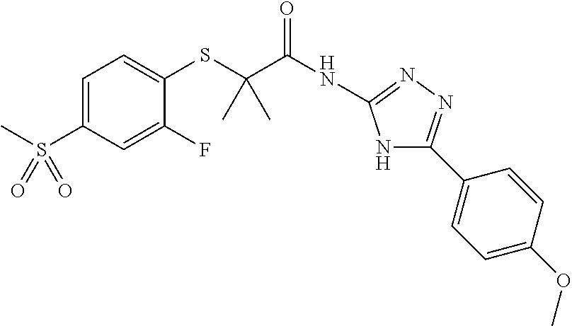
C1(SC(C(NC2=NN=C(C3=CC=C(OC)C=C3)N2)=O)(C)C)=CC=C(S(C)(=O)=O)C=C1F
